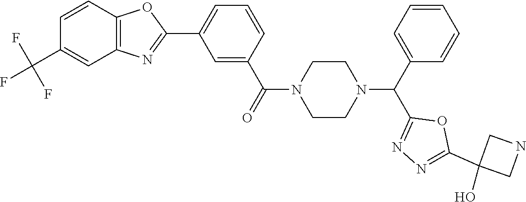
C1=CC2=C(C=C1C(F)(F)F)N=C(C1=CC=CC(C(=O)N3CCN(C(C4=CC=CC=C4)C4=NN=C(C5(O)CNC5)O4)CC3)=C1)O2
